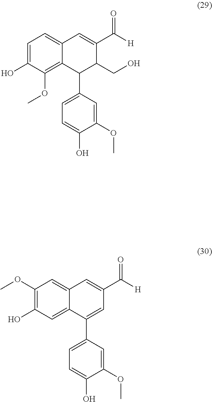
C1=C(O)C(OC)=C2C(=C1)C=C(C([H])=O)C(CO)C2C1=CC=C(O)C(OC)=C1.C1(OC)=C(O)C=C2C(=C1)C=C(C([H])=O)C=C2C1=CC=C(O)C(OC)=C1
